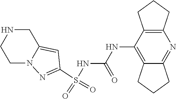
S(NC(NC1=C2C(=NC3=C1CCC3)CCC2)=O)(=O)(=O)C1=NN2C(=C1)CNCC2
